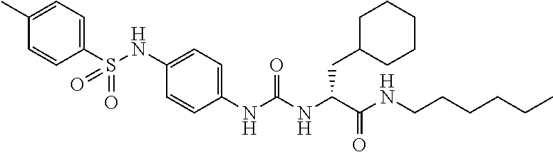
C1(C)=CC=C(S(NC2=CC=C(NC(NC(C(NCCCCCC)=O)CC3CCCCC3)=O)C=C2)(=O)=O)C=C1
